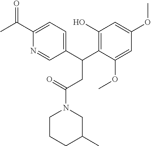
C1(C(C2=C(O)C=C(OC)C=C2OC)CC(N2CC(C)CCC2)=O)=CC=C(C(=O)C)N=C1
